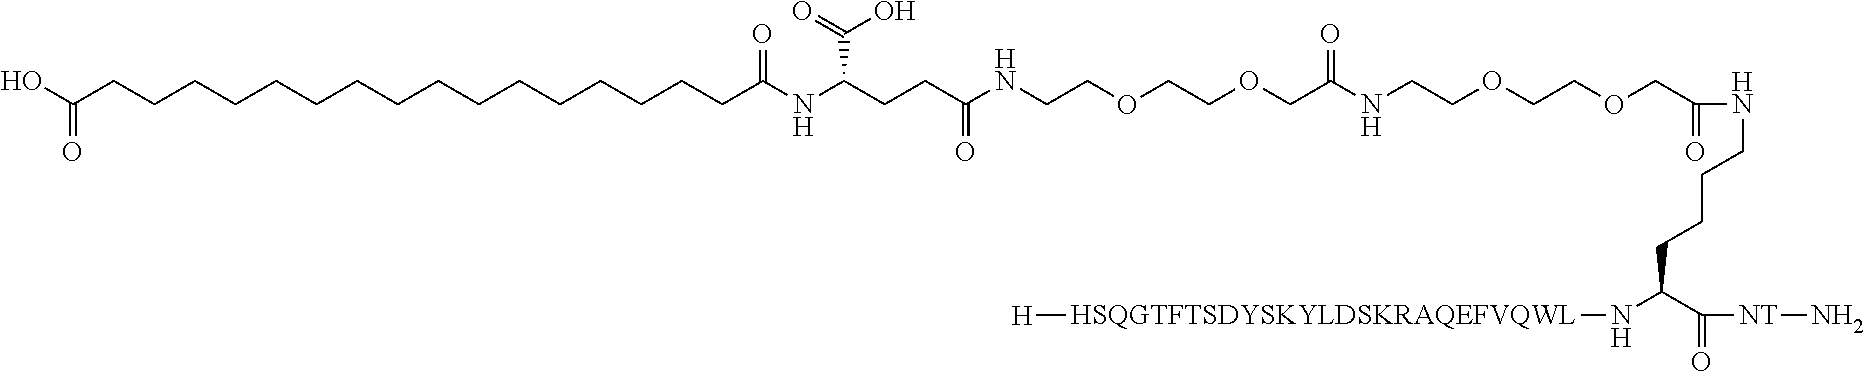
OC(CCCCCCCCCCCCCCCCC(NC(CCC(NCCOCCOCC(NCCOCCOCC(=O)NCCCCC(N[HSQGTFTSDYSKYLDSKRAQEFVQWL][H])C(=O)[NT]N)=O)=O)C(O)=O)=O)=O
